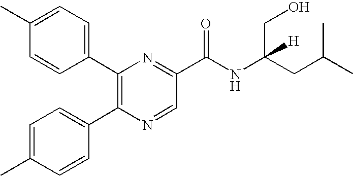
C1(C2=C(C3=CC=C(C)C=C3)N=CC(C(NC(CO)(CC(C)C)[H])=O)=N2)=CC=C(C)C=C1
